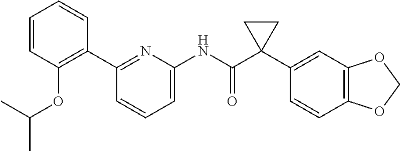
N(C(C1(C2=CC3=C(C=C2)OCO3)CC1)=O)C1=CC=CC(C2=C(OC(C)C)C=CC=C2)=N1
